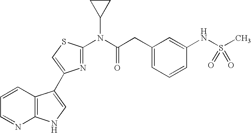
C1=CC2=C(N=C1)NC=C2C1=CSC(N(C(CC2=CC=CC(NS(C)(=O)=O)=C2)=O)C2CC2)=N1
